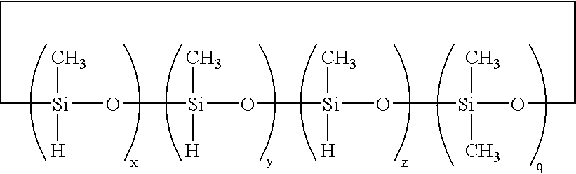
C1[Si](C)([H])O[Si](C)([H])O[Si](C)([H])O[Si](C)(C)OCCC1
